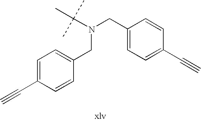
C1=C(C#C)C=CC(CN(C(C)(C)C)CC2=CC=C(C#C)C=C2)=C1
